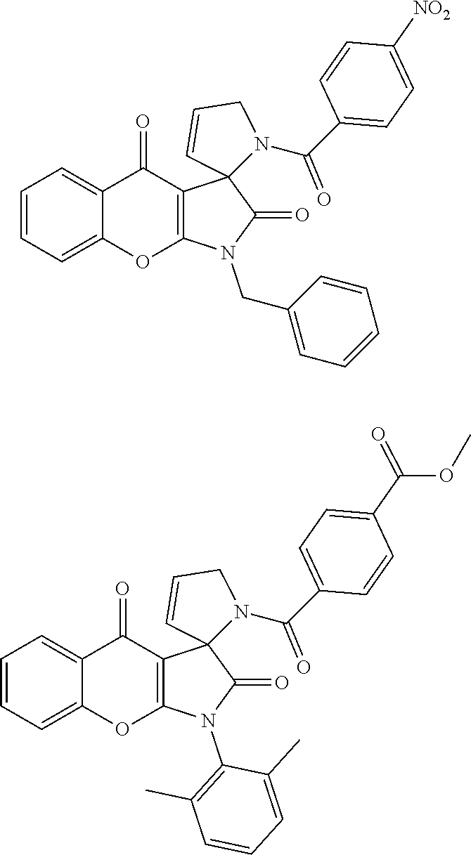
C1=CC=C2C(=C1)C(=O)C1=C(O2)N(CC2=CC=CC=C2)C(=O)C12N(C(=O)C1=CC=C([NO2])C=C1)CC=C2.C1=CC=C2C(=C1)C(=O)C1=C(O2)N(C2=C(C)C=CC=C2C)C(=O)C12N(C(=O)C1=CC=C(C(OC)=O)C=C1)CC=C2
